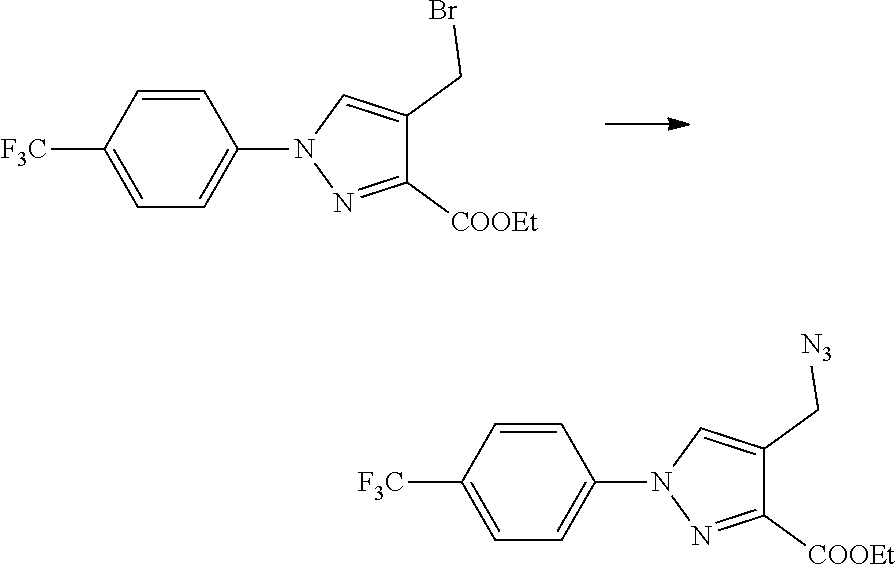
[F3C]C1=CC=C(N2N=C([COOEt])C(CBr)=C2)C=C1.[F3C]C1=CC=C(N2N=C([COOEt])C(C[N3])=C2)C=C1
